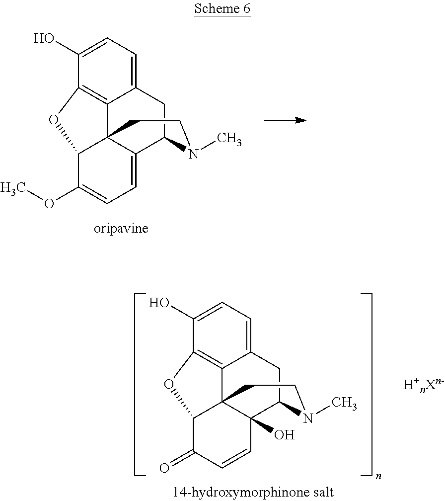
C12=C3C(O)=CC=C1CC1C4=CC=C(OC)C(C24CCN1C)O3.[H+nXn-].C12=C3C(O)=CC=C1CC1C4(O)C2(C(C(=O)C=C4)O3)CCN1C
